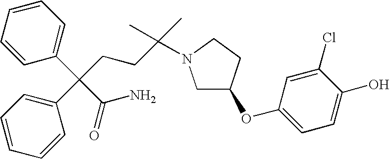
C1=CC=C(C(C2=CC=CC=C2)(C(=O)N)CCC(C)(C)N2CC(OC3=CC=C(O)C(Cl)=C3)CC2)C=C1
